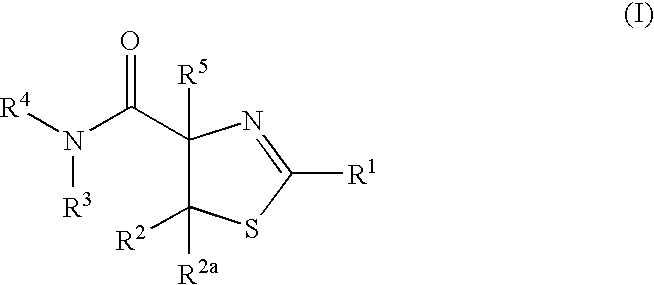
C1(C(N([R4])[R3])=O)([R5])C([R2])([R2a])SC([R1])=N1
